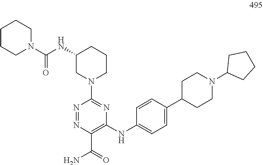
N1=NC(C(=O)N)=C(NC2=CC=C(C3CCN(C4CCCC4)CC3)C=C2)N=C1N1CCCC(NC(N2CCCCC2)=O)C1
